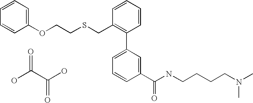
C1(OCCSCC2=C(C3=CC=CC(C(NCCCCN(C)C)=O)=C3)C=CC=C2)=CC=CC=C1.OC(C(O)=O)=O
